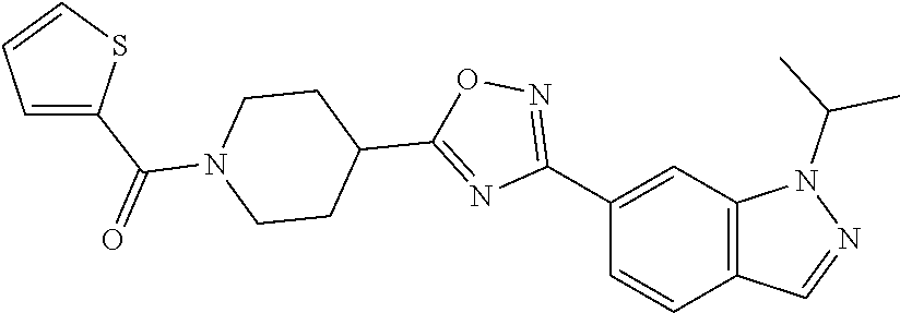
C1(C2=NOC(C3CCN(C(C4=CC=CS4)=O)CC3)=N2)=CC2=C(C=C1)C=NN2C(C)C
